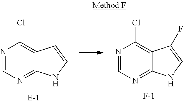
N1=CN=C2C(=C1Cl)C=CN2.N1=CN=C2C(=C1Cl)C(F)=CN2.[F-]
